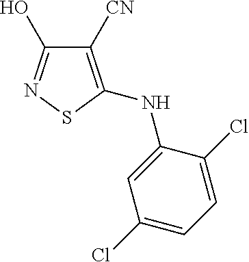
C1([CN])=C(NC2=CC(Cl)=CC=C2Cl)SN=C1O
